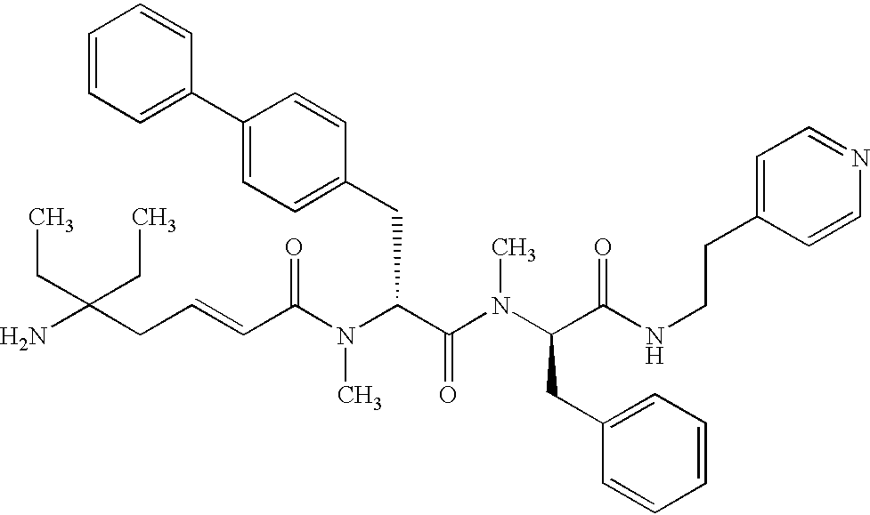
NC(CC=CC(N(C(C(=O)N(C)C(CC1=CC=CC=C1)C(=O)NCCC1=CC=NC=C1)CC1=CC=C(C2=CC=CC=C2)C=C1)C)=O)(CC)CC
